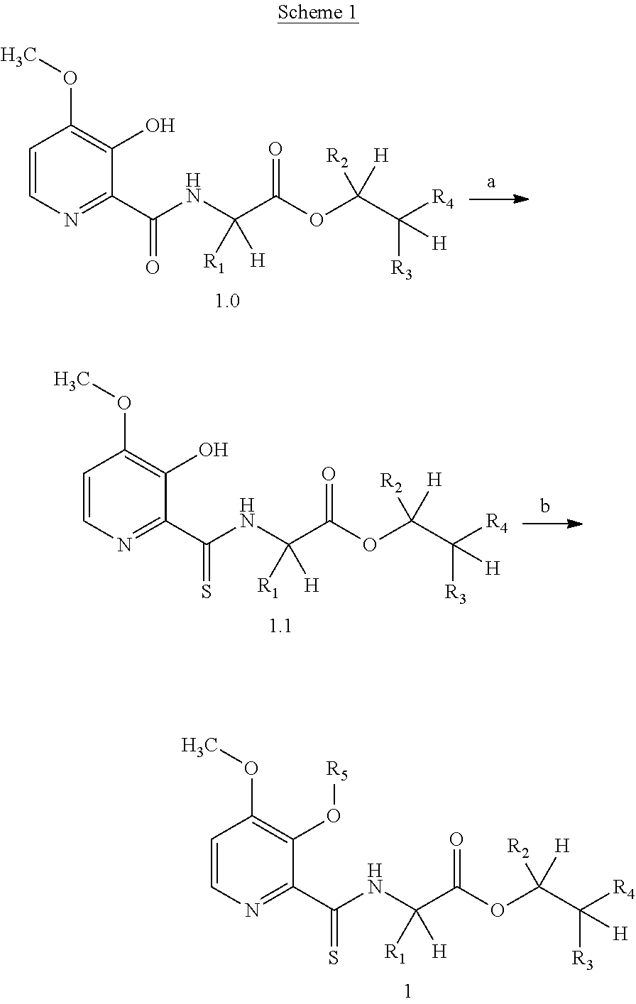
C1=CN=C(C(NC(C(OC(C([R4])([R3])[H])([R2])[H])=O)([R1])[H])=S)C(O[R5])=C1OC.C1=CN=C(C(NC(C(OC(C([R4])([R3])[H])([R2])[H])=O)([R1])[H])=O)C(O)=C1OC.C1=CN=C(C(NC(C(OC(C([R4])([R3])[H])([R2])[H])=O)([R1])[H])=S)C(O)=C1OC
